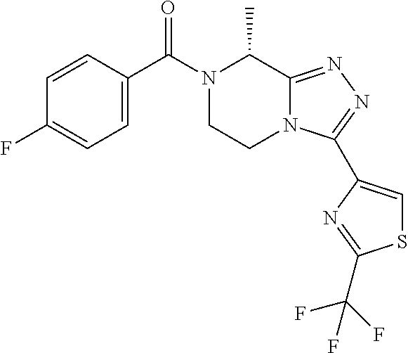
C1=C(C(N2CCN3C(=NN=C3C3=CSC(C(F)(F)F)=N3)C2C)=O)C=CC(F)=C1
